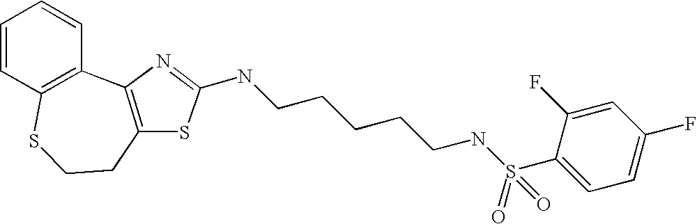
C1=CC2=C(C=C1)C1=C(CCS2)SC(NCCCCCNS(C2=CC=C(F)C=C2F)(=O)=O)=N1
